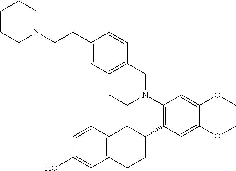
C12=C(C=CC(O)=C1)CC(C1=C(N(CC)CC3=CC=C(CCN4CCCCC4)C=C3)C=C(OC)C(OC)=C1)CC2
